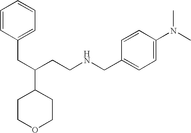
C1COCCC1C(CCNCC1=CC=C(N(C)C)C=C1)CC1=CC=CC=C1
